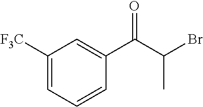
C1([F3C])=CC=CC(C(C(Br)C)=O)=C1
